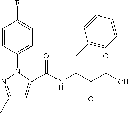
C1(C)=NN(C2=CC=C(F)C=C2)C(C(NC(C(C(O)=O)=O)CC2=CC=CC=C2)=O)=C1
